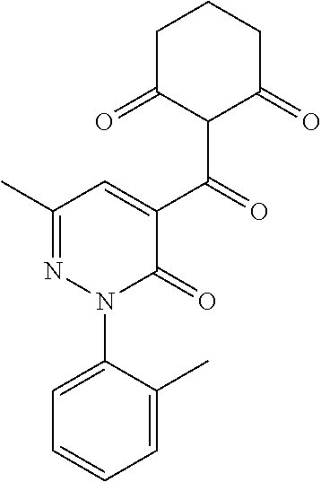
C1C(=O)C(C(C2=CC(C)=NN(C3=CC=CC=C3C)C2=O)=O)C(=O)CC1
